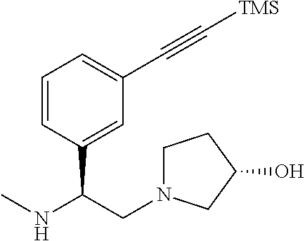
C1=CC(C(CN2CCC(O)C2)NC)=CC(C#C[TMS])=C1
